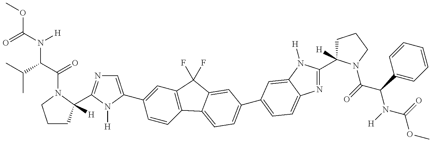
C1CC([H])(C2=NC=C(C3=CC4=C(C=C3)C3=CC=C(C5=CC=C6N=C(C7([H])CCCN7C(C(N(C(OC)=O)[H])C7=CC=CC=C7)=O)N([H])C6=C5)C=C3C4(F)F)N2[H])N(C(=O)C(N([H])C(OC)=O)C(C)C)C1
